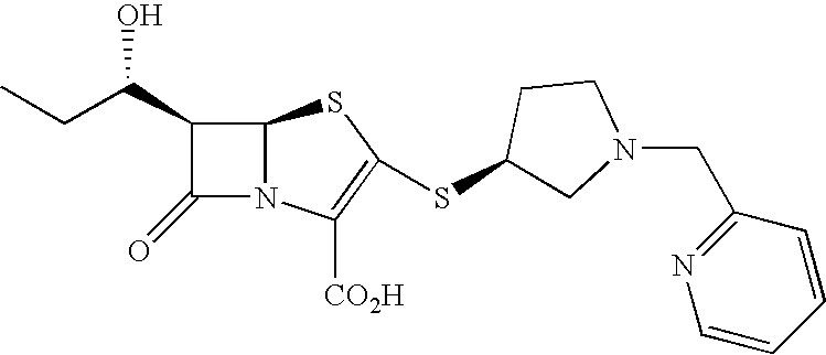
C1(C(CC)O)C(=O)N2C1SC(SC1CN(CC3=NC=CC=C3)CC1)=C2[CO2H]
